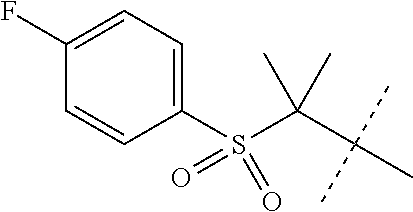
C1(S(C(C(C)(C)C)(C)C)(=O)=O)=CC=C(F)C=C1
